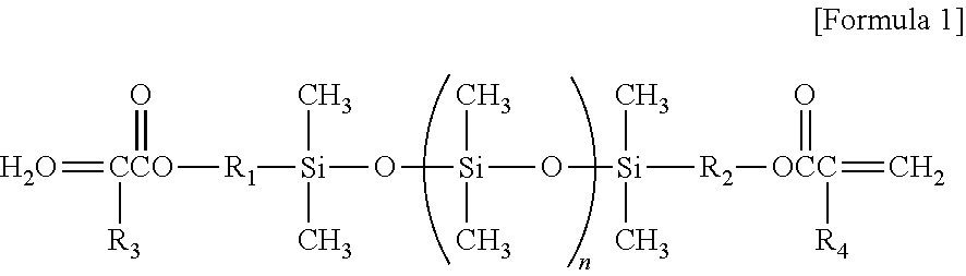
O=[CCO](=O)([R3])[R1][Si](C)(C)O[Si](C)(C)O[Si](C)(C)[R2][OCC](=O)([R4])=C
